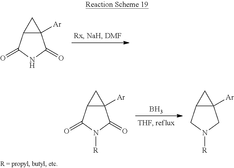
C12([Ar])C(C(=O)NC1=O)C2.C12([Ar])C(C(=O)N([R])C1=O)C2.B.C12([Ar])C(CN([R])C1)C2
